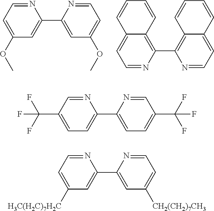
N1=CC=C(OC)C=C1C1=CC(OC)=CC=N1.C1=NC(C2=C3C(=CC=N2)C=CC=C3)=C2C(=C1)C=CC=C2.N1=CC(C(F)(F)F)=CC=C1C1=CC=C(C(F)(F)F)C=N1.N1=CC=C([H3C(H2C)7H2C])C=C1C1=CC([CH2(CH2)7CH3])=CC=N1
